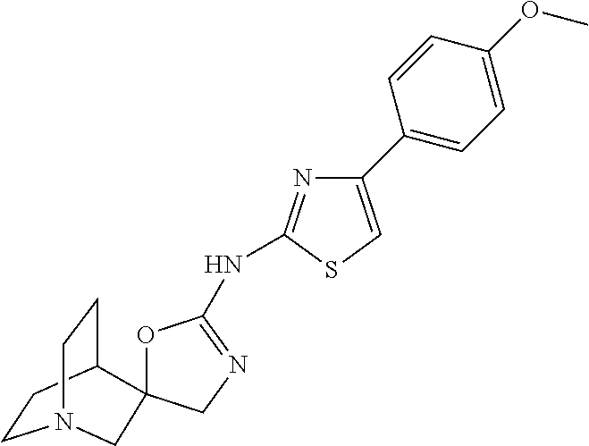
C1CC2CCN1CC21OC(NC2=NC(C3=CC=C(OC)C=C3)=CS2)=NC1
